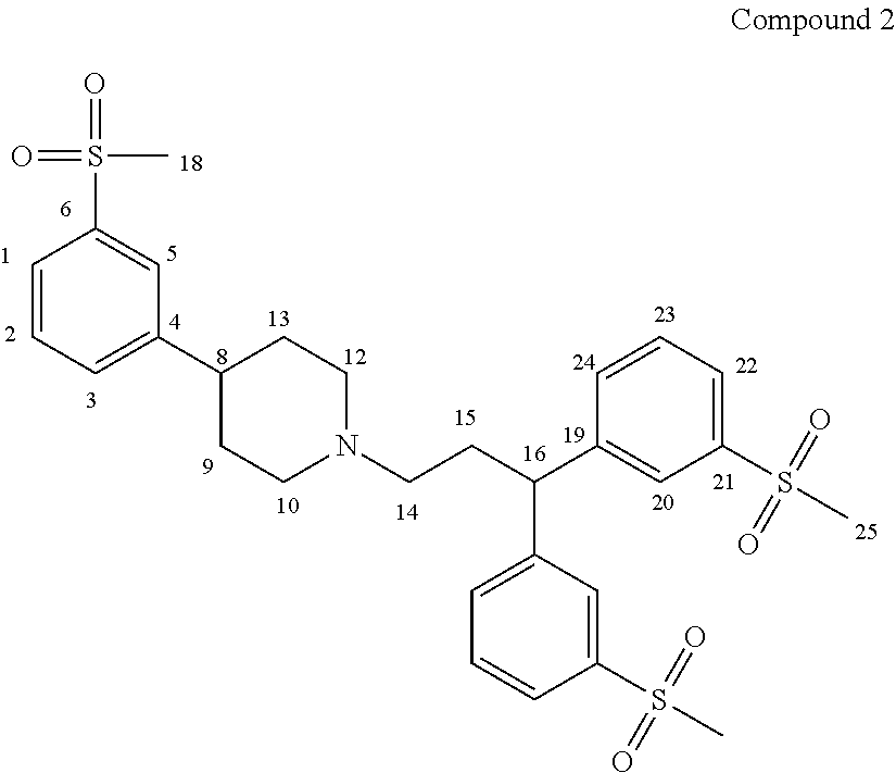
C1=CC=C(C2CCN(CCC(C3=CC(S(C)(=O)=O)=CC=C3)C3=CC=CC(S(C)(=O)=O)=C3)CC2)C=C1S(C)(=O)=O
